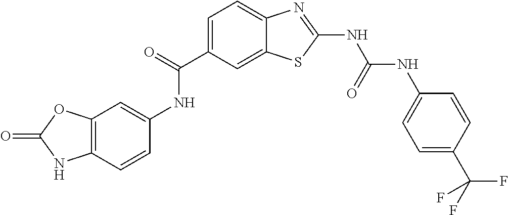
C1(C(=O)NC2=CC3=C(C=C2)NC(=O)O3)=CC=C2C(=C1)SC(NC(NC1=CC=C(C(F)(F)F)C=C1)=O)=N2
